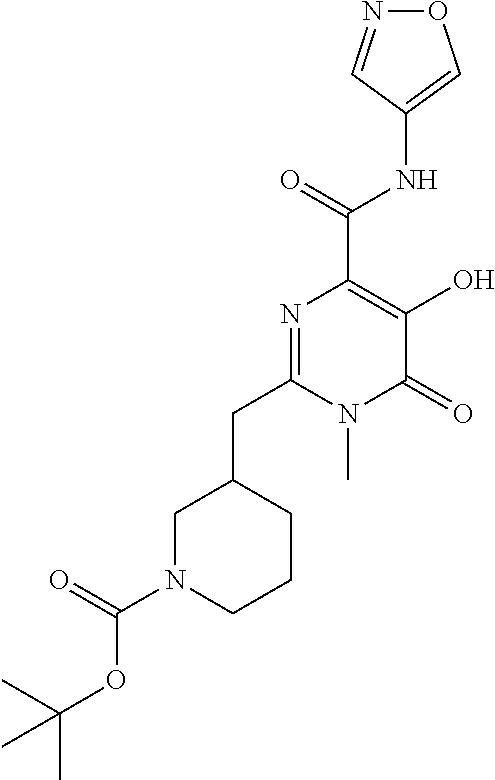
O1N=CC(NC(C2=C(O)C(=O)N(C)C(CC3CN(C(=O)OC(C)(C)C)CCC3)=N2)=O)=C1
